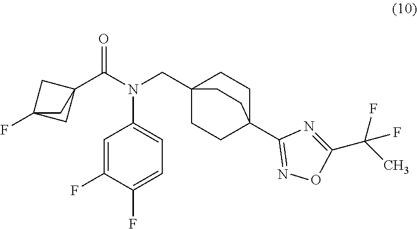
C1=C(F)C(F)=CC=C1N(CC12CCC(C3=NOC(C(C)(F)F)=N3)(CC1)CC2)C(C12CC(F)(C1)C2)=O
